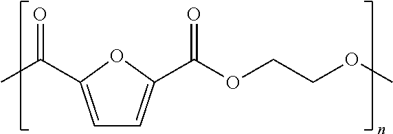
C1=C(C(C)=O)OC(C(OCCOC)=O)=C1
